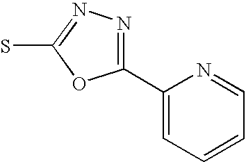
C1(C2=CC=CC=N2)=NN=C(S)O1
